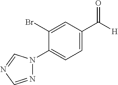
N1(C2=CC=C(C([H])=O)C=C2Br)N=CN=C1
